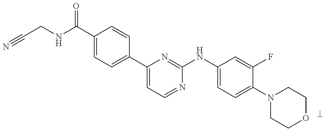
N#CCNC(C1=CC=C(C2=CC=NC(NC3=CC=C(N4CCOCC4)C(F)=C3)=N2)C=C1)=O
